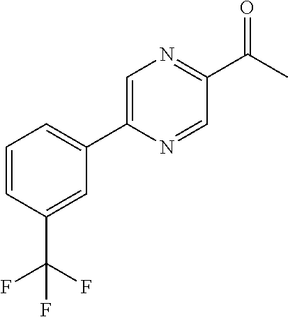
C1=C(C2=CC=CC(C(F)(F)F)=C2)N=CC(C(=O)C)=N1
